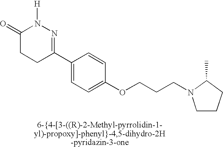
C1(C2=NN([H])C(=O)CC2)=CC=C(OCCCN2CCCC2C)C=C1
